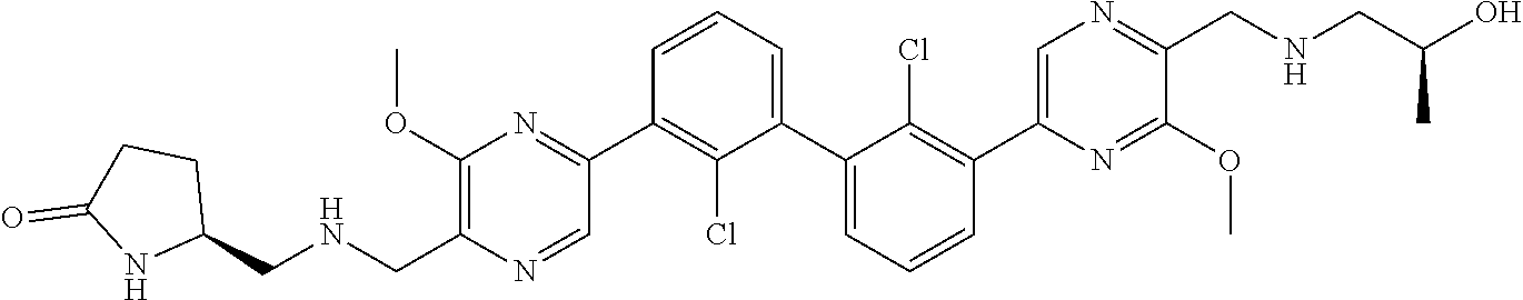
C1(C2=NC(OC)=C(C[HN]CC3CCC(=O)N3)N=C2)=C(Cl)C(C2=CC=CC(C3=CN=C(CNCC(O)C)C(OC)=N3)=C2Cl)=CC=C1
